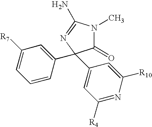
C1([R7])=CC=CC(C2(C3=CC([R4])=NC([R10])=C3)C(=O)N(C)C(N)=N2)=C1
